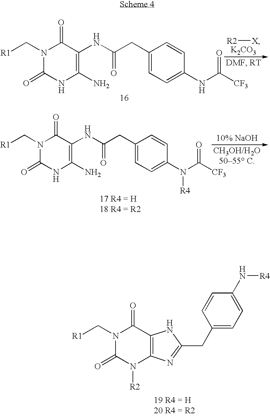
N1(C[R1])C(=O)NC(N)=C(NC(=O)CC2=CC=C(NC([CF3])=O)C=C2)C1=O.[R2][X].[K2CO3].N1(C[R1])C(=O)NC(N)=C(NC(=O)CC2=CC=C(N(C([CF3])=O)[R4])C=C2)C1=O.[10% NaOH].N1(C[R1])C(=O)N([R2])C2=C(C1=O)NC(CC1=CC=C(N[R4])C=C1)=N2
